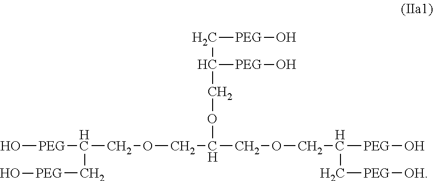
O[PEG]C(COCC(COCC(C[PEG][OH])[PEG]O)OCC([PEG]O)C[PEG]O)C[PEG]O
